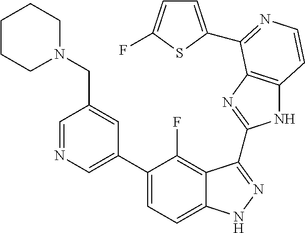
C1=C(C2=CC=C3C(=C2F)C(C2=NC4=C(N2)C=CN=C4C2=CC=C(F)S2)=NN3)C=C(CN2CCCCC2)C=N1
